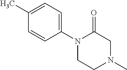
N1(C2=CC=C(C)C=C2)CCN(C)CC1=O
